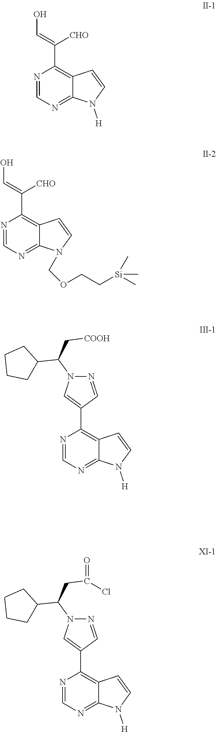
N1=CN=C2C(=C1C(=CO)[CHO])C=CN2[H].N1=CN=C2C(=C1C(=CO)[CHO])C=CN2COCC[Si](C)(C)C.N1=CN=C2C(=C1C1=CN(C(C[COOH])C3CCCC3)N=C1)C=CN2[H].N1=CN=C2C(=C1C1=CN(C(CC(=O)Cl)C3CCCC3)N=C1)C=CN2[H]
